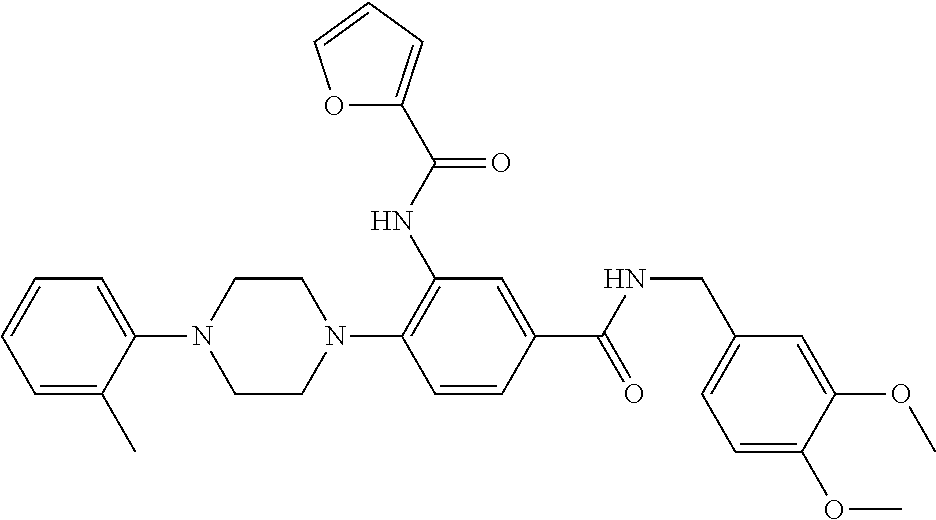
C1=C(C)C(N2CCN(C3=C(NC(=O)C4=CC=CO4)C=C(C(NCC4=CC=C(OC)C(OC)=C4)=O)C=C3)CC2)=CC=C1
